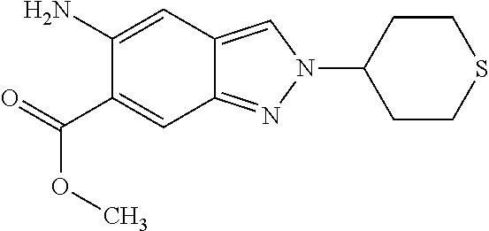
C1(N)=CC2=CN(C3CCSCC3)N=C2C=C1C(=O)OC
